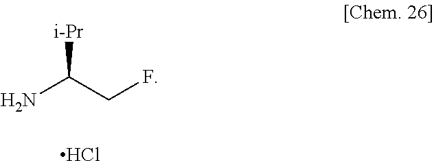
[i-Pr]C(CF)N.Cl
